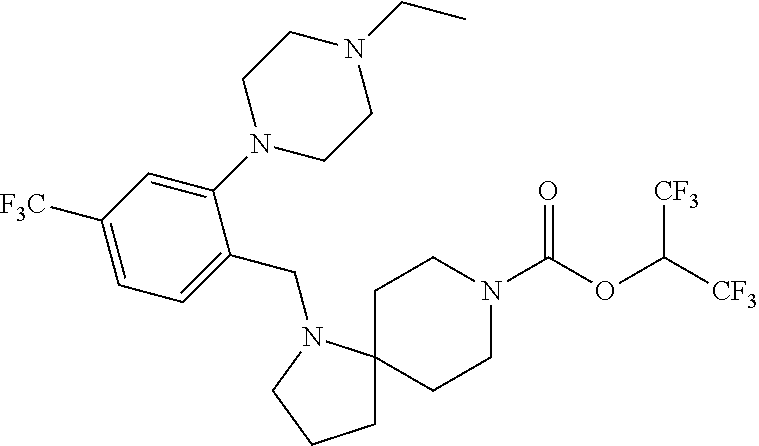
C1C2(N(CC3=CC=C([F3C])C=C3N3CCN(CC)CC3)CC1)CCN(C(OC([CF3])[CF3])=O)CC2
